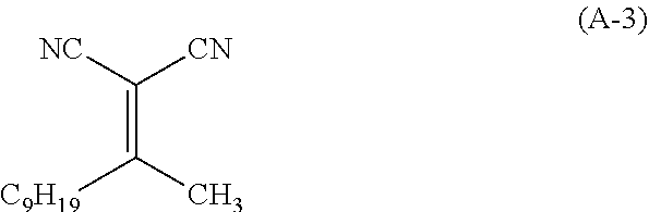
C(=C(C)[C9H19])([NC])[CN]
